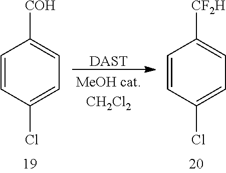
[DAST].C1=CC(Cl)=CC=C1[COH].C1=CC(Cl)=CC=C1[CF2H]
